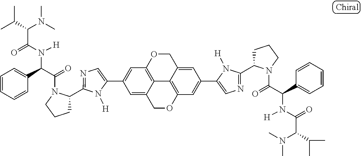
C1(C2=CC3=C4C(=C2)COC2=C4C(=CC(C4=CN=C(C5CCCN5C(=O)C(C5=CC=CC=C5)N([H])C(=O)C(N(C)C)C(C)C)N4[H])=C2)CO3)=CN=C(C2CCCN2C(=O)C(C2=CC=CC=C2)N([H])C(=O)C(N(C)C)C(C)C)N1[H]
